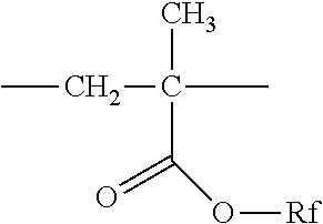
CCC(C)(C(=O)O[Rf])C
